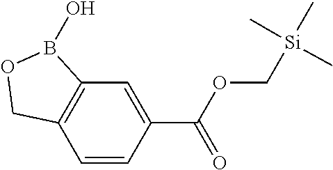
C12=C(C=CC(C(OC[Si](C)(C)C)=O)=C1)COB2O
